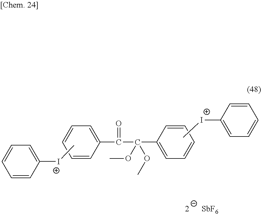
C1([I+]C)=CC=CC=C1.C1([I+]C)=CC=CC=C1.C1=C(C(C(C2=CC=CC=C2)(OC)OC)=O)C=CC=C1.[SbF6]
